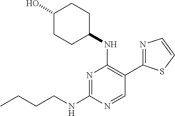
N1=C(NCCCC)N=CC(C2=NC=CS2)=C1NC1CCC(O)CC1
